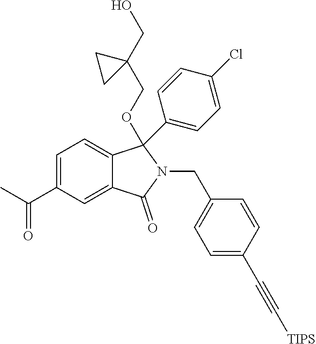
C1=C(C(=O)C)C=C2C(=C1)C(OCC1(CO)CC1)(C1=CC=C(Cl)C=C1)N(CC1=CC=C(C#C[TIPS])C=C1)C2=O
